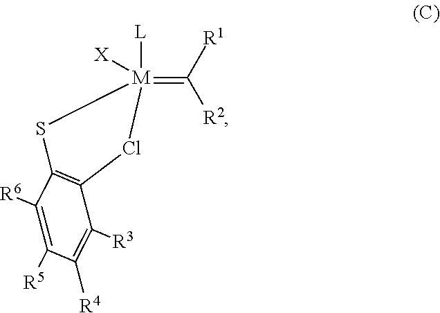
C(=[M]1([L])([X])SC2=C(C([R3])=C([R4])C([R5])=C2[R6])Cl1)([R1])[R2]
